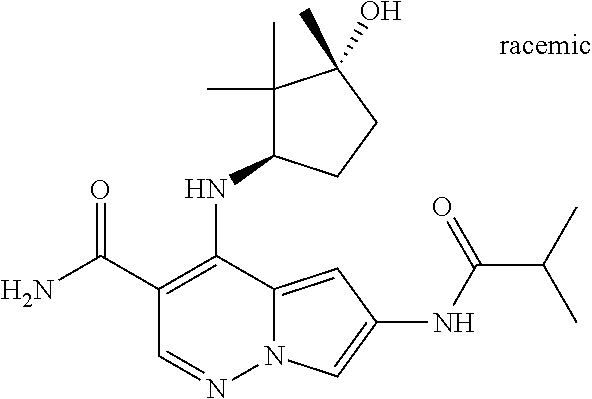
O=C(C1=C(NC2C(C)(C)C(C)(O)CC2)C2=CC(NC(C(C)C)=O)=CN2N=C1)N
